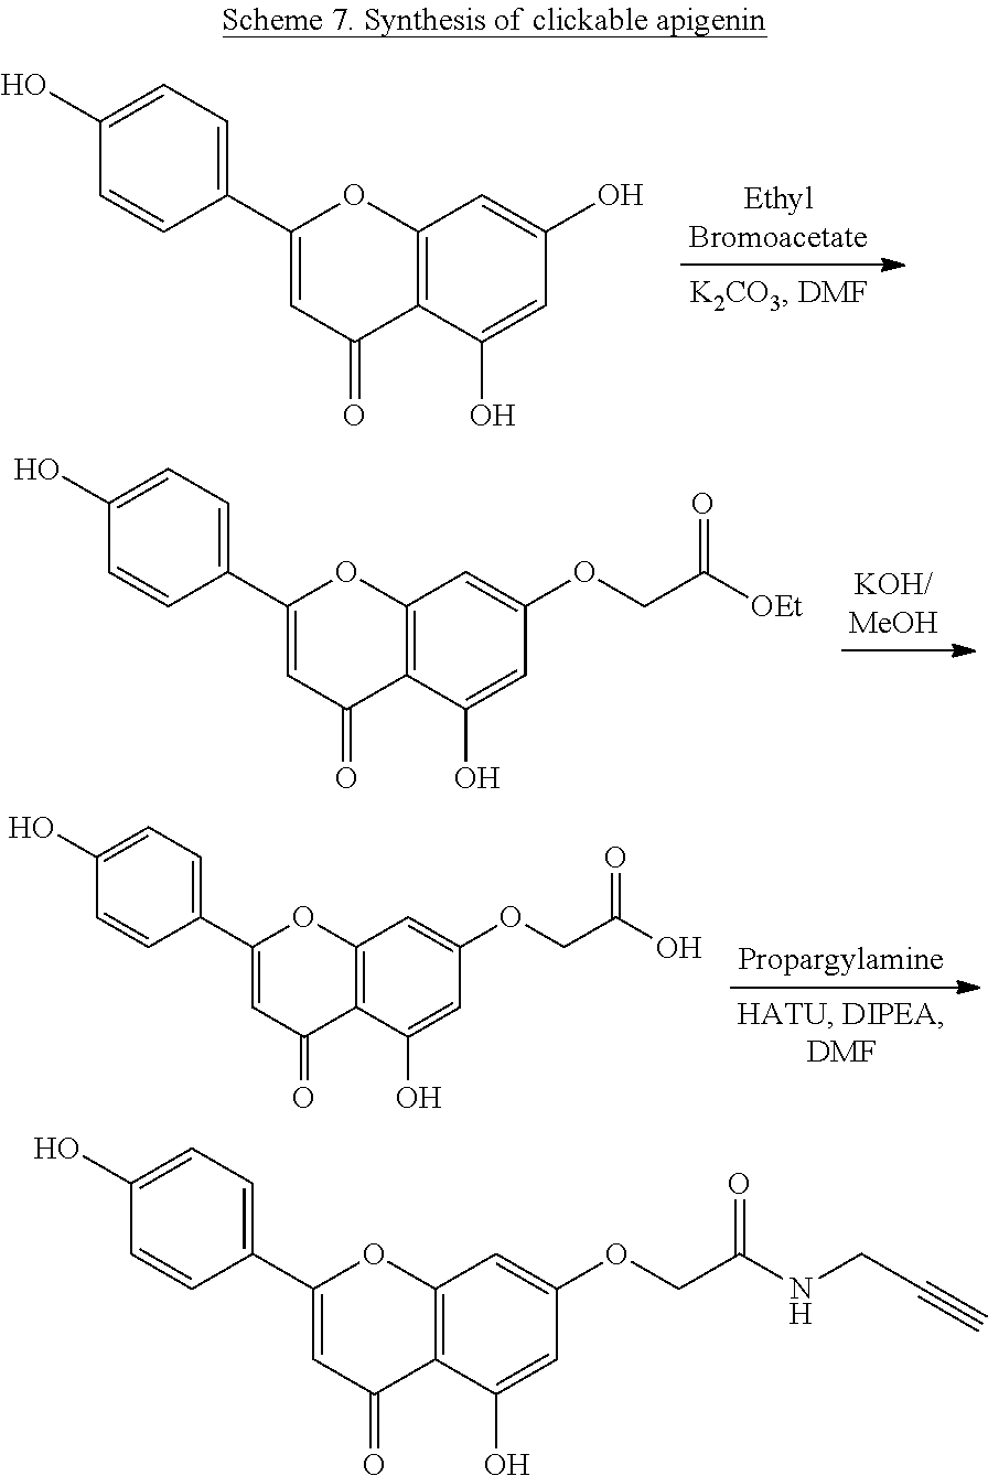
C1(O)=CC=C(C2=CC(=O)C3=C(O2)C=C(O)C=C3O)C=C1.C1(O)=CC=C(C2=CC(=O)C3=C(O2)C=C(OCC([OEt])=O)C=C3O)C=C1.C1(O)=CC=C(C2=CC(=O)C3=C(O2)C=C(OCC(O)=O)C=C3O)C=C1.C1(O)=CC=C(C2=CC(=O)C3=C(O2)C=C(OCC(NCC#C)=O)C=C3O)C=C1
